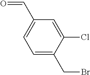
C1=C(C=O)C=C(Cl)C(CBr)=C1
